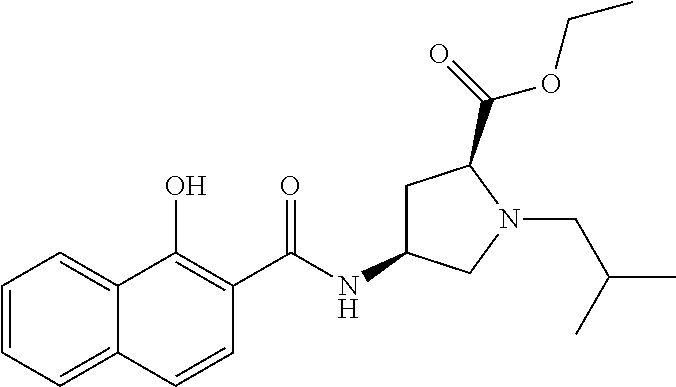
C1=CC=C2C(=C1)C(O)=C(C(NC1CC(C(=O)OCC)N(CC(C)C)C1)=O)C=C2
